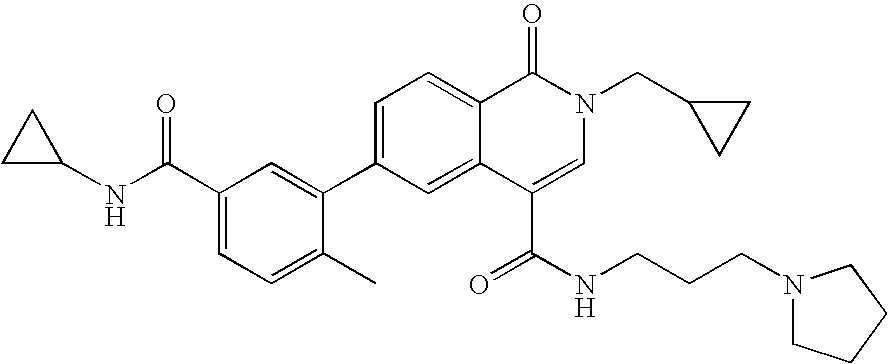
C1=C(C2=CC(C(NC3CC3)=O)=CC=C2C)C=C2C(=C1)C(=O)N(CC1CC1)C=C2C(=O)NCCCN1CCCC1
